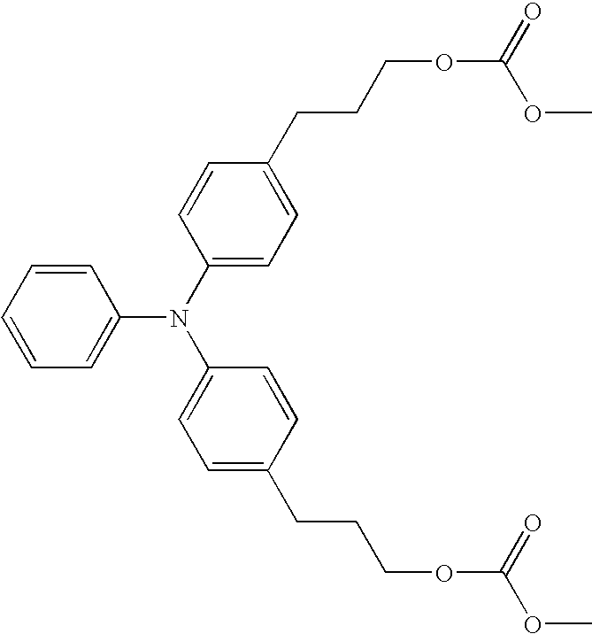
C1=CC=CC=C1N(C1=CC=C(CCCOC(OC)=O)C=C1)C1=CC=C(CCCOC(OC)=O)C=C1
